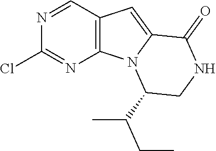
N1=CC2=C(N=C1Cl)N1C(=C2)C(=O)NCC1C(CC)C
